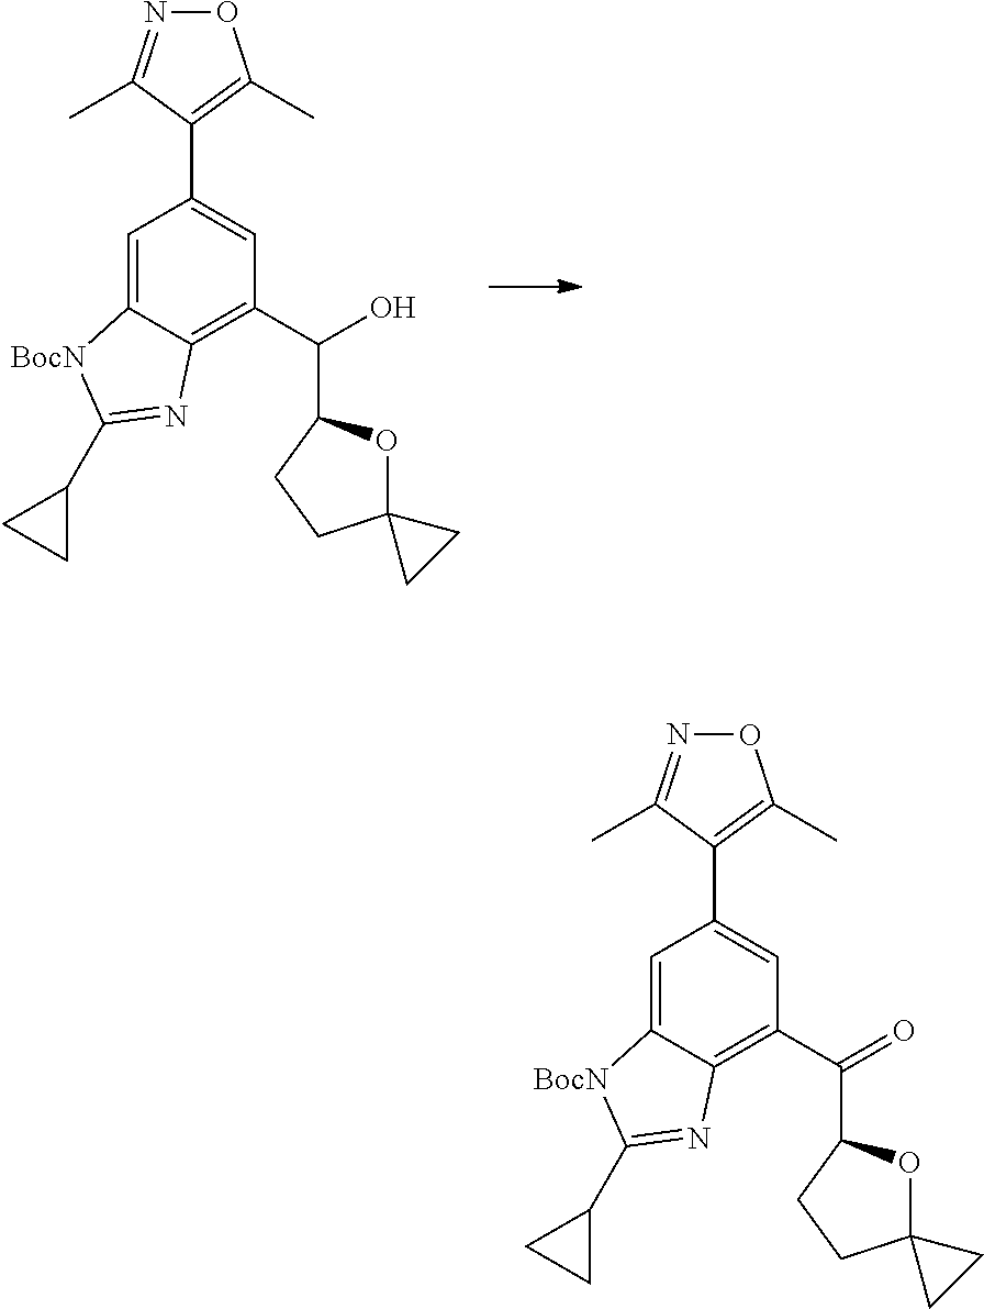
C1=C2C(=C(C(O)C3OC4(CC3)CC4)C=C1C1=C(C)ON=C1C)N=C(C1CC1)[BocN]2.C1=C2C(=C(C(=O)C3OC4(CC3)CC4)C=C1C1=C(C)ON=C1C)N=C(C1CC1)[BocN]2
